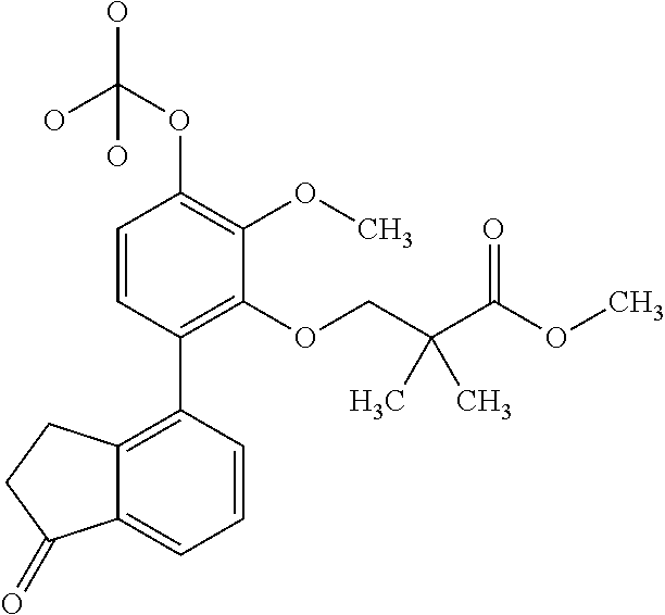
C1=CC(C2=C3C(=CC=C2)C(=O)CC3)=C(OCC(C(OC)=O)(C)C)C(OC)=C1OC(O)(O)O
